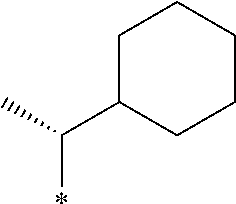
C1C(C(*)C)CCCC1
